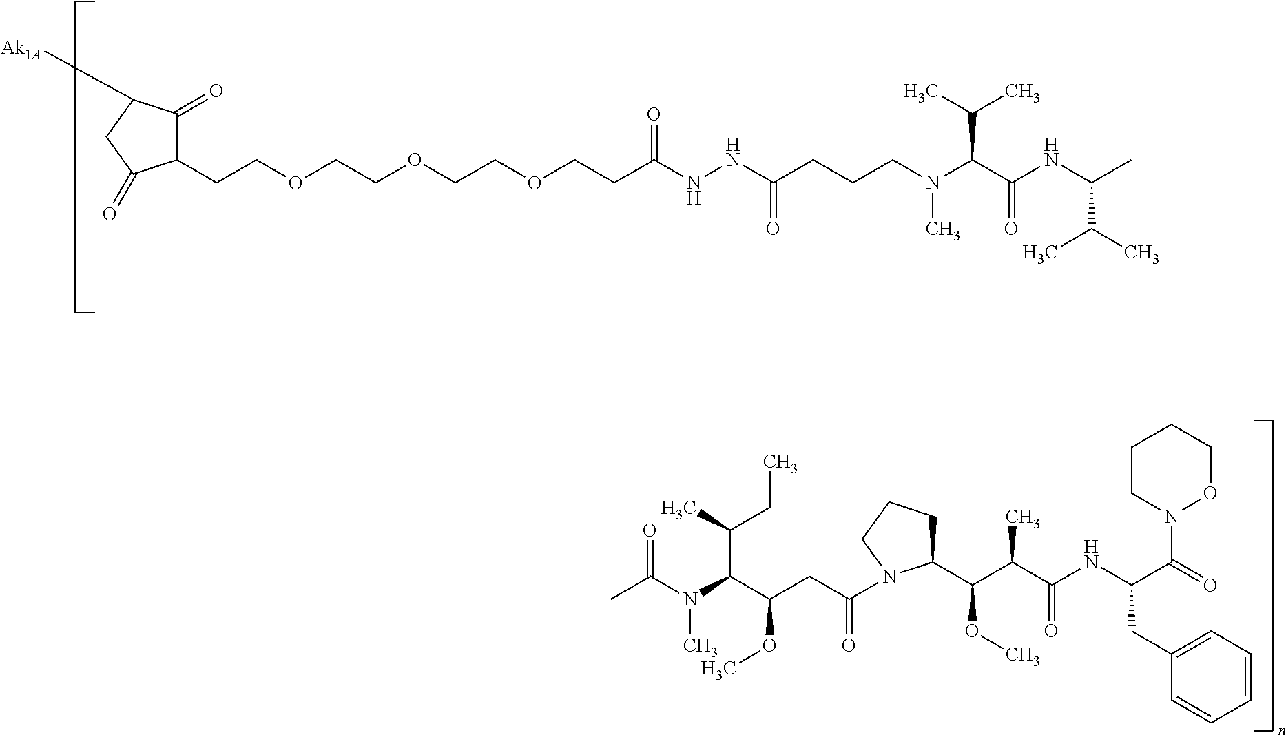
C1(=O)C(CCOCCOCCOCCC(NNC(=O)CCCN(C)C(C(=O)NC(C(C)C)C)C(C)C)=O)C(=O)CC1[Ak1A].O=C(N1C(C(C(C)C(=O)NC(CC2=CC=CC=C2)C(=O)N2OCCCC2)OC)CCC1)CC(C(N(C(=O)C)C)C(C)CC)OC
